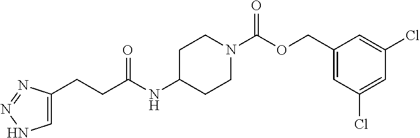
C1C(NC(CCC2=CNN=N2)=O)CCN(C(OCC2=CC(Cl)=CC(Cl)=C2)=O)C1
